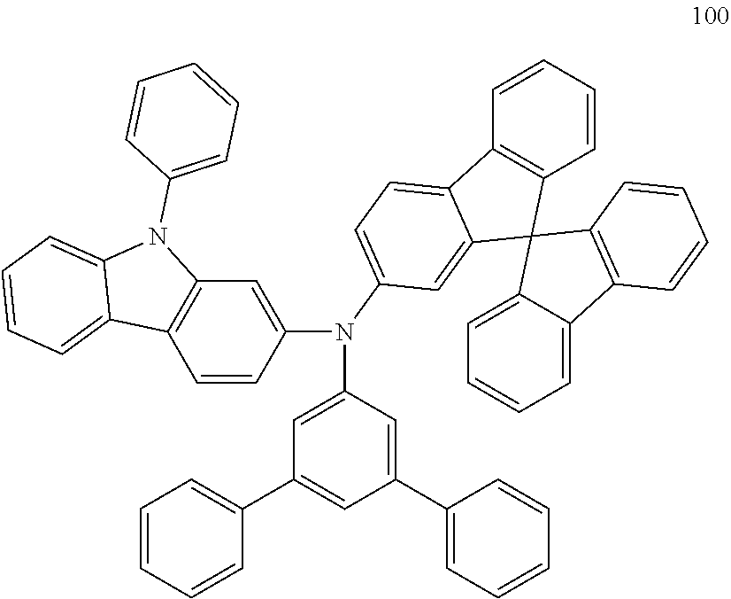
C1=CC(N(C2=CC(C3=CC=CC=C3)=CC(C3=CC=CC=C3)=C2)C2=CC=C3C4=C(C5(C6=CC=CC=C6C6=C5C=CC=C6)C3=C2)C=CC=C4)=CC2=C1C1=CC=CC=C1N2C1=CC=CC=C1
